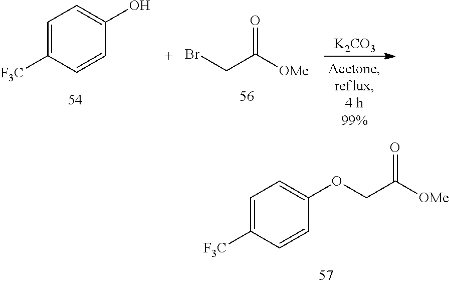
C1=C([F3C])C=CC(OCC([OMe])=O)=C1.C1=C([F3C])C=CC(O)=C1.BrCC([OMe])=O.[K2CO3]
